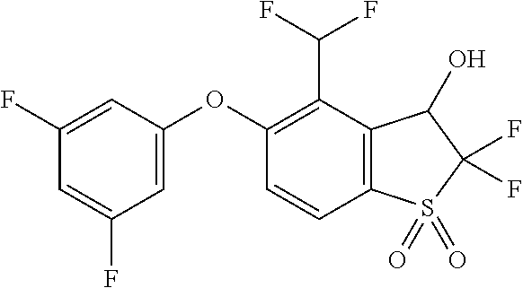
C1(F)=CC(OC2=C(C(F)F)C3=C(C=C2)S(=O)(=O)C(F)(F)C3O)=CC(F)=C1
